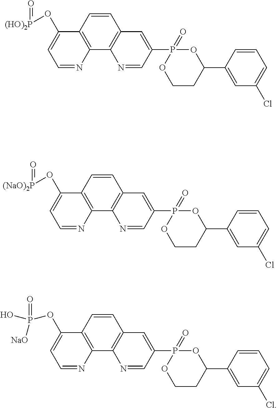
C1=CC2=C(C3=C1C=C(P1(=O)OC(C4=CC(Cl)=CC=C4)CCO1)C=N3)N=CC=C2O[(HO)2P]=O.C1=CC2=C(C3=C1C=C(P1(=O)OC(C4=CC(Cl)=CC=C4)CCO1)C=N3)N=CC=C2O[(NaO)2P]=O.C1=CC2=C(C3=C1C=C(P1(=O)OC(C4=CC(Cl)=CC=C4)CCO1)C=N3)N=CC=C2OP(=O)([NaO])O
